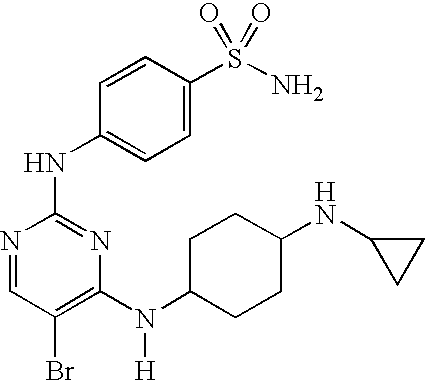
N1=CC(Br)=C(N(C2CCC(NC3CC3)CC2)[H])N=C1NC1=CC=C(S(N)(=O)=O)C=C1
